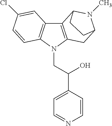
C12=C(N(CC(C3=CC=NC=C3)O)C3=C1C=C(Cl)C=C3)CC1N(C)C2CC1
